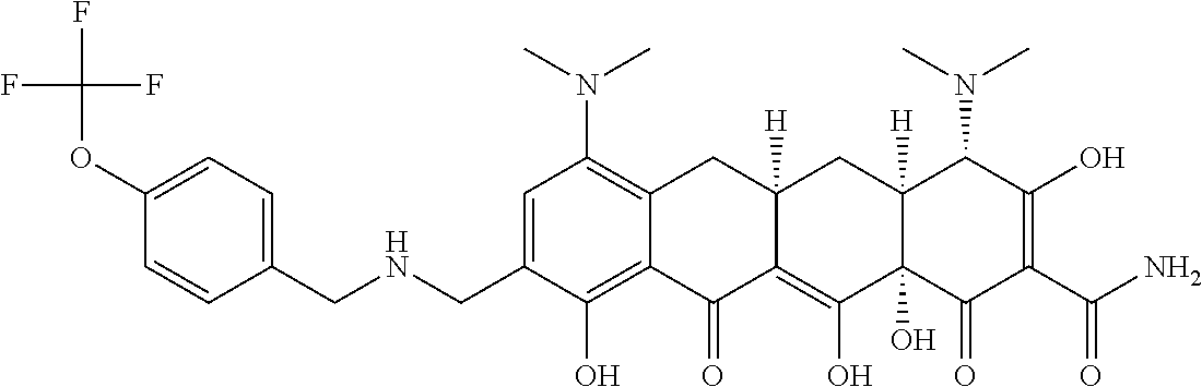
C1(OC(F)(F)F)=CC=C(CNCC2=CC(N(C)C)=C3C(=C2O)C(=O)C2=C(O)C4(O)C([H])(CC2([H])C3)C(N(C)C)C(O)=C(C(N)=O)C4=O)C=C1
